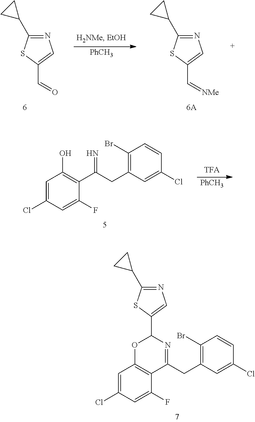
N1=C(C2CC2)SC(C=O)=C1.[PhCH3].N1=C(C2CC2)SC(C=[NMe])=C1.C1=C(Cl)C=C(F)C(C(CC2=C(Br)C=CC(Cl)=C2)=N)=C1O.[PhCH3].C1=C(Cl)C=C(F)C2=C1OC(C1=CN=C(C3CC3)S1)N=C2CC1=C(Br)C=CC(Cl)=C1
